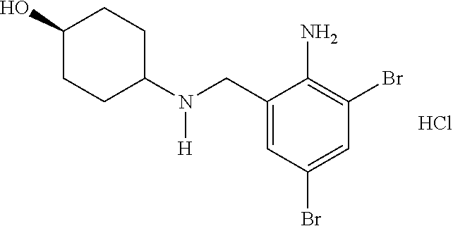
C1(O)CCC(N(CC2=CC(Br)=CC(Br)=C2N)[H])CC1.Cl
